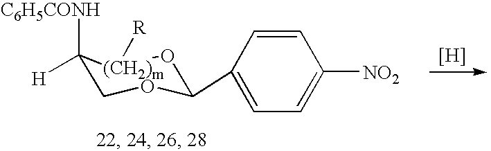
C1([C6H5CONH])([H])COC(C2=CC=C([NO2])C=C2)O[(CH2)m]1[R].[H]
